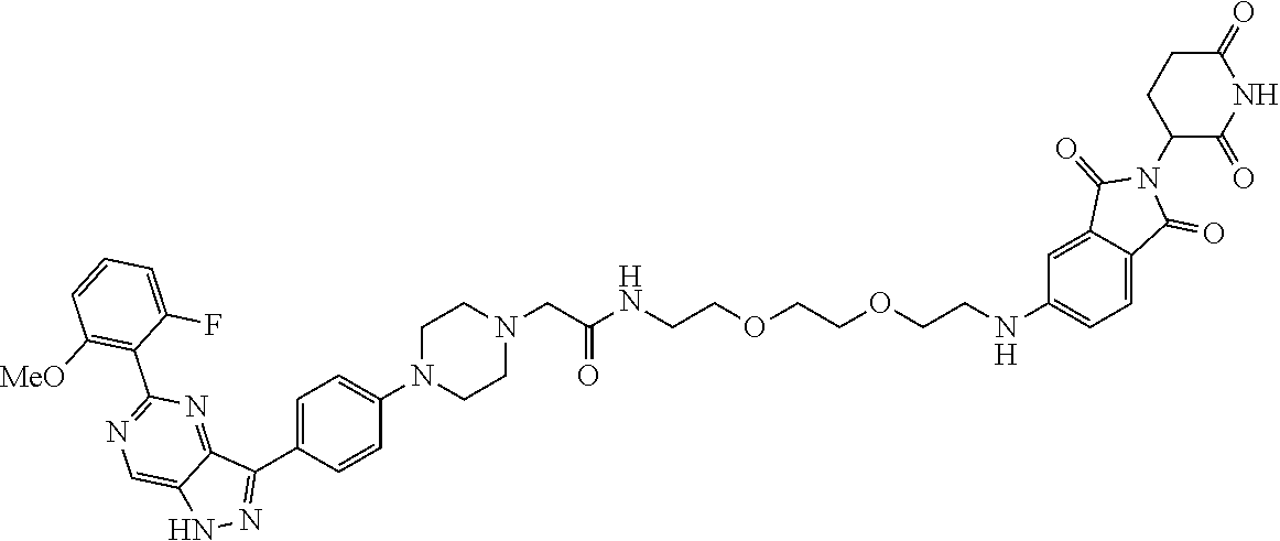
C1CN(C2=CC=C(C3=NNC4=CN=C(C5=C([MeO])C=CC=C5F)N=C43)C=C2)CCN1CC(=O)NCCOCCOCCNC1=CC=C2C(=C1)C(=O)N(C1C(=O)NC(=O)CC1)C2=O
